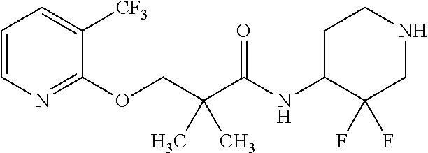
C1=CN=C(OCC(C(NC2C(F)(F)CNCC2)=O)(C)C)C([CF3])=C1
